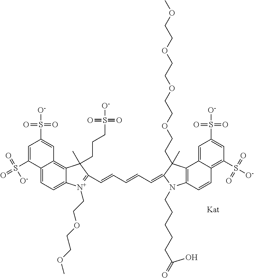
C12=CC=C3C(=C1C=C(S([O-])(=O)=O)C=C2S(=O)(=O)[O-])C(C)(CCCS(=O)(=O)[O-])C(C=CC=CC=C1N(CCCCCC(=O)O)C2=C(C4=CC(S([O-])(=O)=O)=CC(S(=O)(=O)[O-])=C4C=C2)C1(C)CCOCCOCCOCCOC)=[N+]3CCOCCOC
